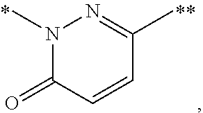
N1(C)C(=O)C=CC(C)=N1
